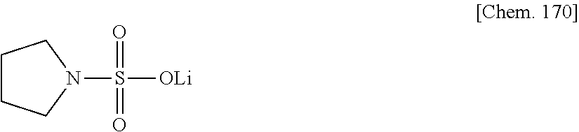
N1(S([OLi])(=O)=O)CCCC1
